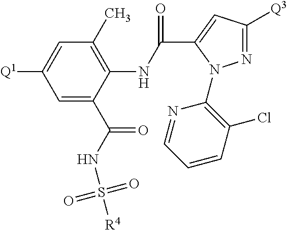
C1=C(C(=O)NS([R4])(=O)=O)C(NC(=O)C2=CC([Q3])=NN2C2=C(Cl)C=CC=N2)=C(C)C=C1[Q1]
